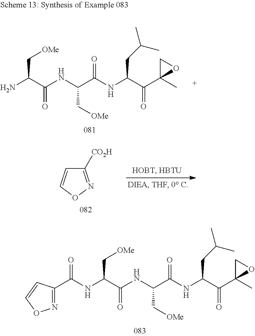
C(C(NC(C(NC(C(N)C[OMe])=O)C[OMe])=O)C(C1(C)OC1)=O)C(C)C.C1([CO2H])=NOC=C1.C(C(NC(C(NC(C(NC(C1=NOC=C1)=O)C[OMe])=O)C[OMe])=O)C(C1(C)OC1)=O)C(C)C
